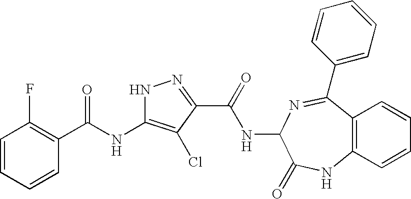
C1=CC=CC(C(NC2=C(Cl)C(C(=O)NC3C(=O)NC4=C(C(C5=CC=CC=C5)=N3)C=CC=C4)=NN2)=O)=C1F
